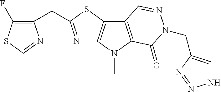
N1=C(CC2=C(F)SC=N2)SC2=C1N(C)C1=C2C=NN(CC2=CNN=N2)C1=O
